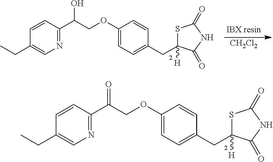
C1=CC(C(COC2=CC=C(CC3([H])SC(=O)NC3=O)C=C2)=O)=NC=C1CC.C1=CC(C(COC2=CC=C(CC3([H])SC(=O)NC3=O)C=C2)O)=NC=C1CC.[CH2Cl2]
